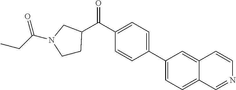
C(C1=CC=C(C2=CC=C3C(=C2)C=CN=C3)C=C1)(=O)C1CCN(C(CC)=O)C1
